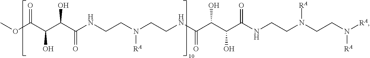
COC(C(C(C(NCCN(CCNC(C(C(C(NCCN(CCN([RA])[RA])[RA])=O)O)O)=O)[RA])=O)O)O)=O
